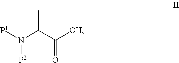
C(=O)(C(N([P1])[P2])C)[OH]
